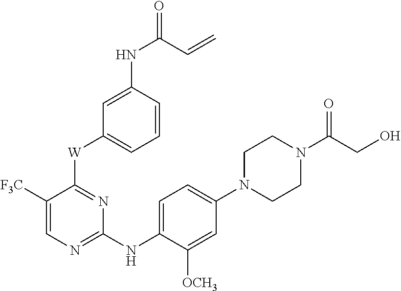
C1([F3C])=CN=C(NC2=CC=C(N3CCN(C(CO)=O)CC3)C=C2[OCH3])N=C1[W]C1=CC=CC(NC(C=C)=O)=C1
